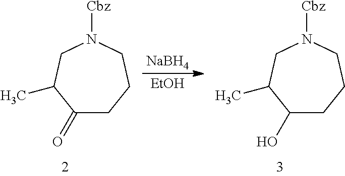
[EtOH].[NaBH4].[Cbz]N1CC(C)C(O)CCC1.[Cbz]N1CC(C)C(=O)CCC1
